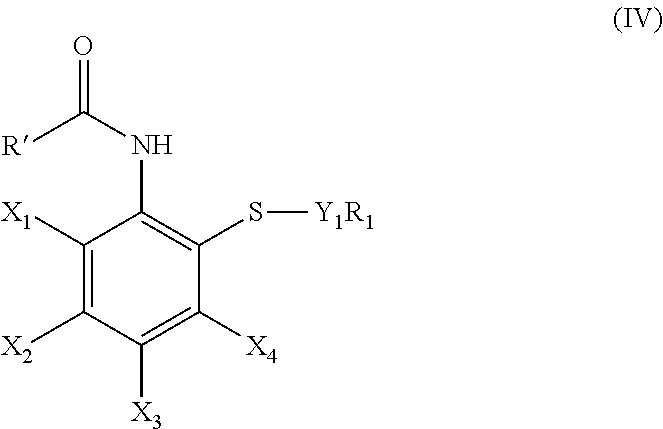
C1([X1])=C([X2])C([X3])=C([X4])C(S[Y1R1])=C1NC(=O)[R]
